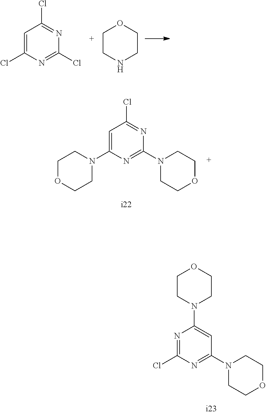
C1=C(Cl)N=C(Cl)N=C1Cl.C1CNCCO1.C1=C(N2CCOCC2)N=C(N2CCOCC2)N=C1Cl.N1=C(Cl)N=C(N2CCOCC2)C=C1N1CCOCC1
